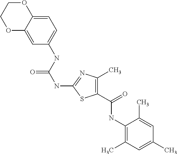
C1=C2C(=CC(NC(NC3=NC(C)=C(C(NC4=C(C)C=C(C)C=C4C)=O)S3)=O)=C1)OCCO2
